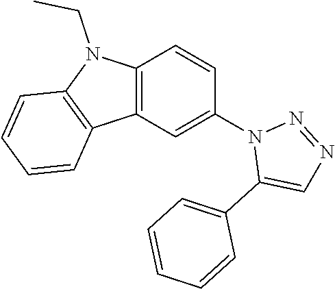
C12=C(N(CC)C3=C1C=CC=C3)C=CC(N1C(C3=CC=CC=C3)=CN=N1)=C2
